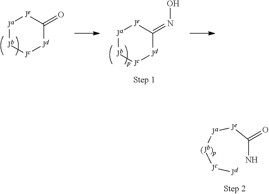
O=C1[Jd][Jc][Jb][Ja][Je]1.N(=C1[Jd][Jc][Jb][Ja][Je]1)O.C(N)([Je][Ja][(Jb)p][Jc][Jd])=O
